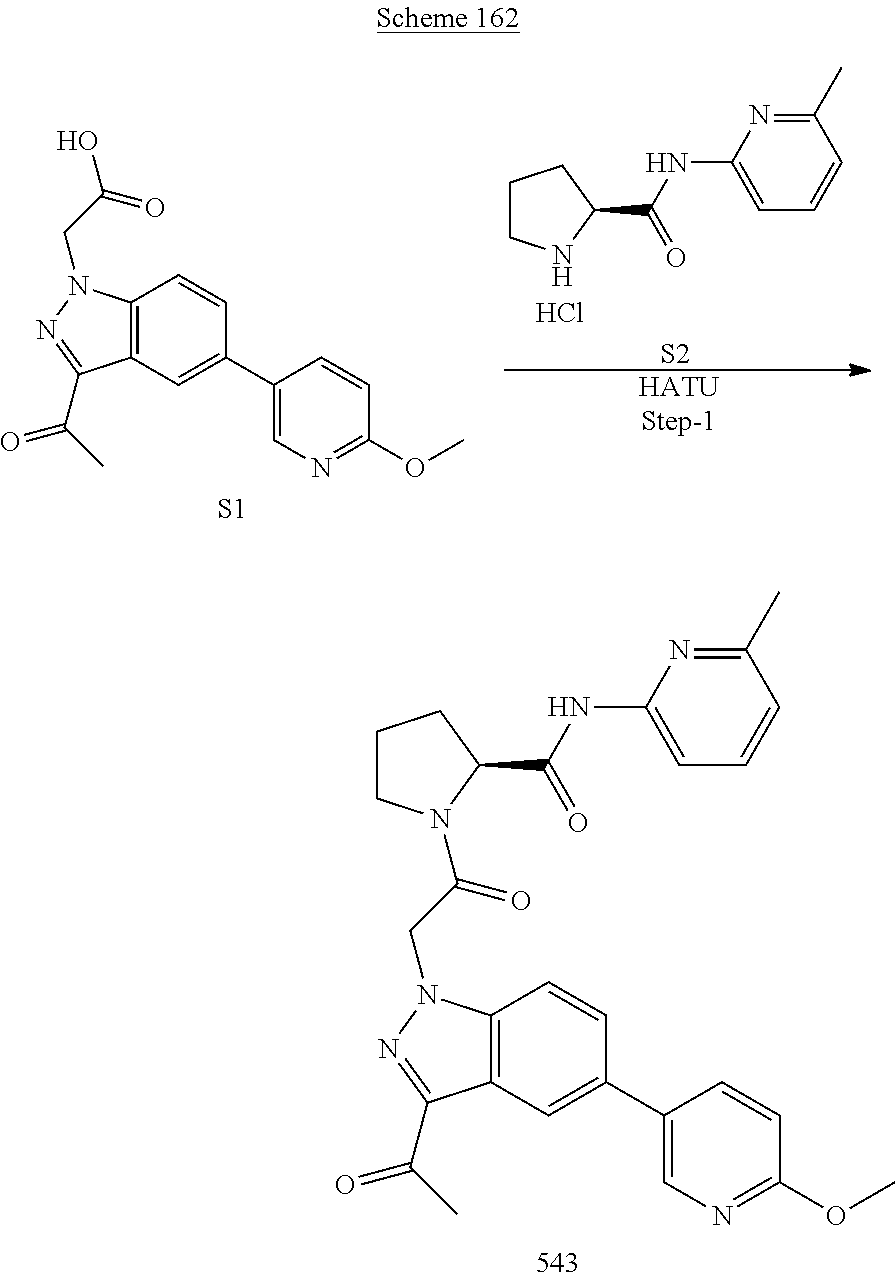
C1(C2=CC3=C(C=C2)N(CC(=O)N2CCCC2C(=O)NC2=CC=CC(C)=N2)N=C3C(=O)C)=CN=C(OC)C=C1.C1(C2=CC3=C(C=C2)N(CC(O)=O)N=C3C(=O)C)=CN=C(OC)C=C1.C1CNC(C(NC2=CC=CC(C)=N2)=O)C1.Cl.[S2].[HATUStep-1].[S1]
